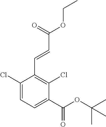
C1(Cl)=CC=C(C(OC(C)(C)C)=O)C(Cl)=C1C=CC(OCC)=O
